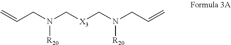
C=CCN(C[X3]CN(CC=C)[R20])[R20]
